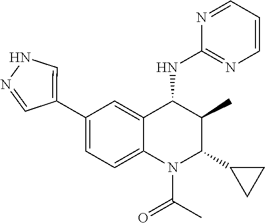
C1(C2=CNN=C2)=CC=C2C(=C1)C(NC1=NC=CC=N1)C(C)C(C1CC1)N2C(C)=O
